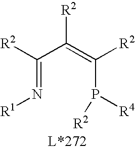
C(=N[R1])(C(=C(P([R4])[R2])[R2])[R2])[R2]
